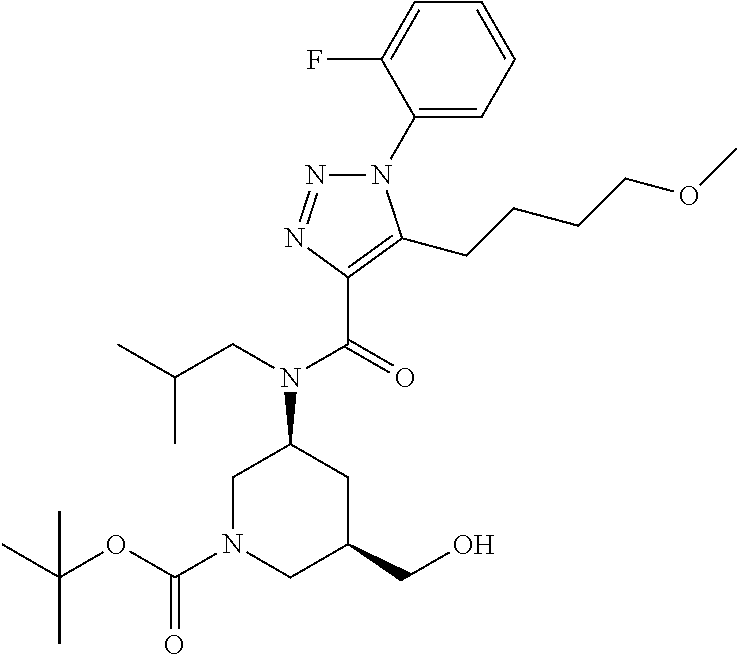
N1(C2=CC=CC=C2F)N=NC(C(=O)N(CC(C)C)C2CN(C(OC(C)(C)C)=O)CC(CO)C2)=C1CCCCOC
